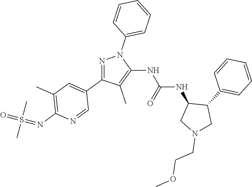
N1=C(C2=CC(C)=C(N=S(=O)(C)C)N=C2)C(C)=C(NC(NC2CN(CCOC)CC2C2=CC=CC=C2)=O)N1C1=CC=CC=C1
